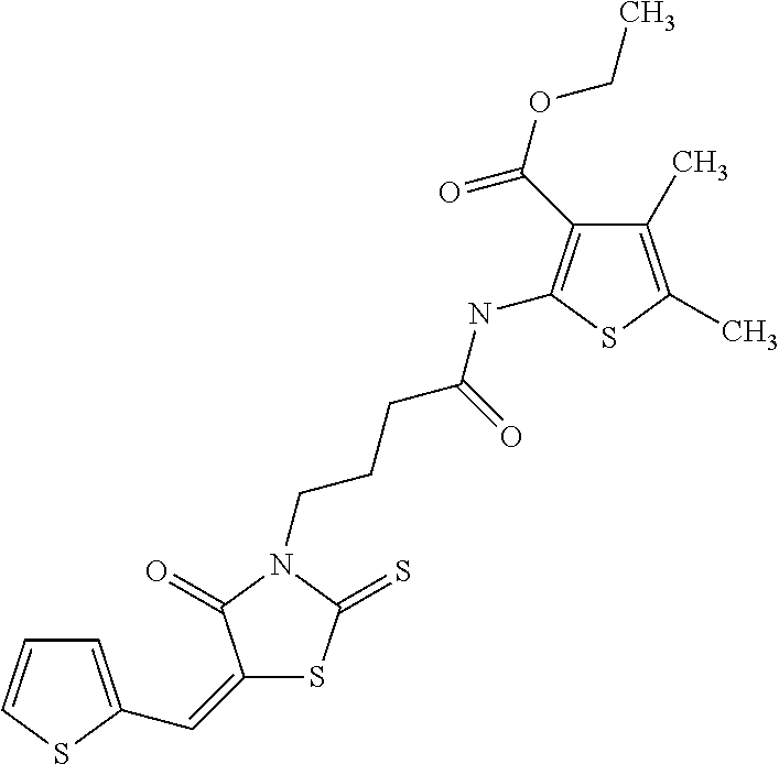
C1=C(C=C2SC(=S)N(CCCC(NC3=C(C(OCC)=O)C(C)=C(C)S3)=O)C2=O)SC=C1
